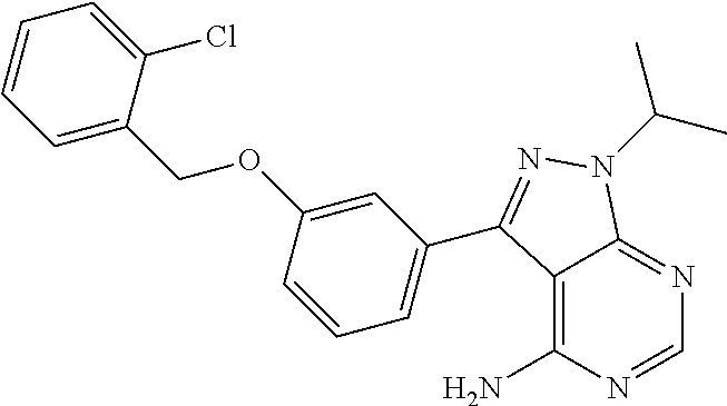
C12=C(N)N=CN=C1N(C(C)C)N=C2C1=CC=CC(OCC2=CC=CC=C2Cl)=C1
